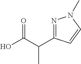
OC(C(C1=NN(C)C=C1)C)=O
